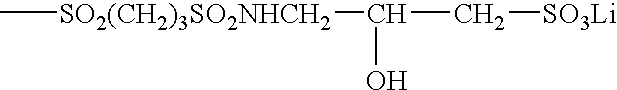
C[SO2(CH2)3SO2NHCH2]C(C[SO3Li])O
